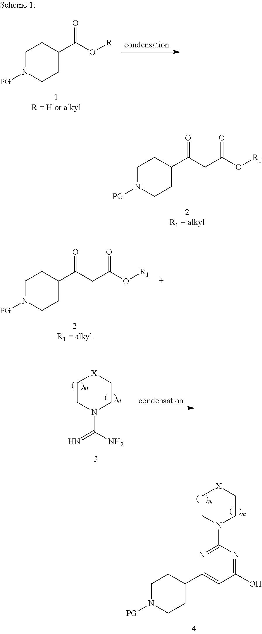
C1N([PG])CCC(C(CC(O[R1])=O)=O)C1.C1CN(C2=NC(C3CCN([PG])CC3)=CC(O)=N2)CC[X]1.C1N([PG])CCC(C(O[R])=O)C1.C1N([PG])CCC(C(CC(O[R1])=O)=O)C1.C1CN(C(N)=N)CC[X]1
